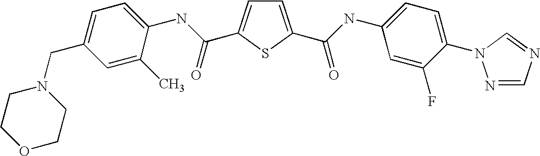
C1=C(C(=O)NC2=CC=C(N3N=CN=C3)C(F)=C2)SC(C(NC2=CC=C(CN3CCOCC3)C=C2C)=O)=C1
